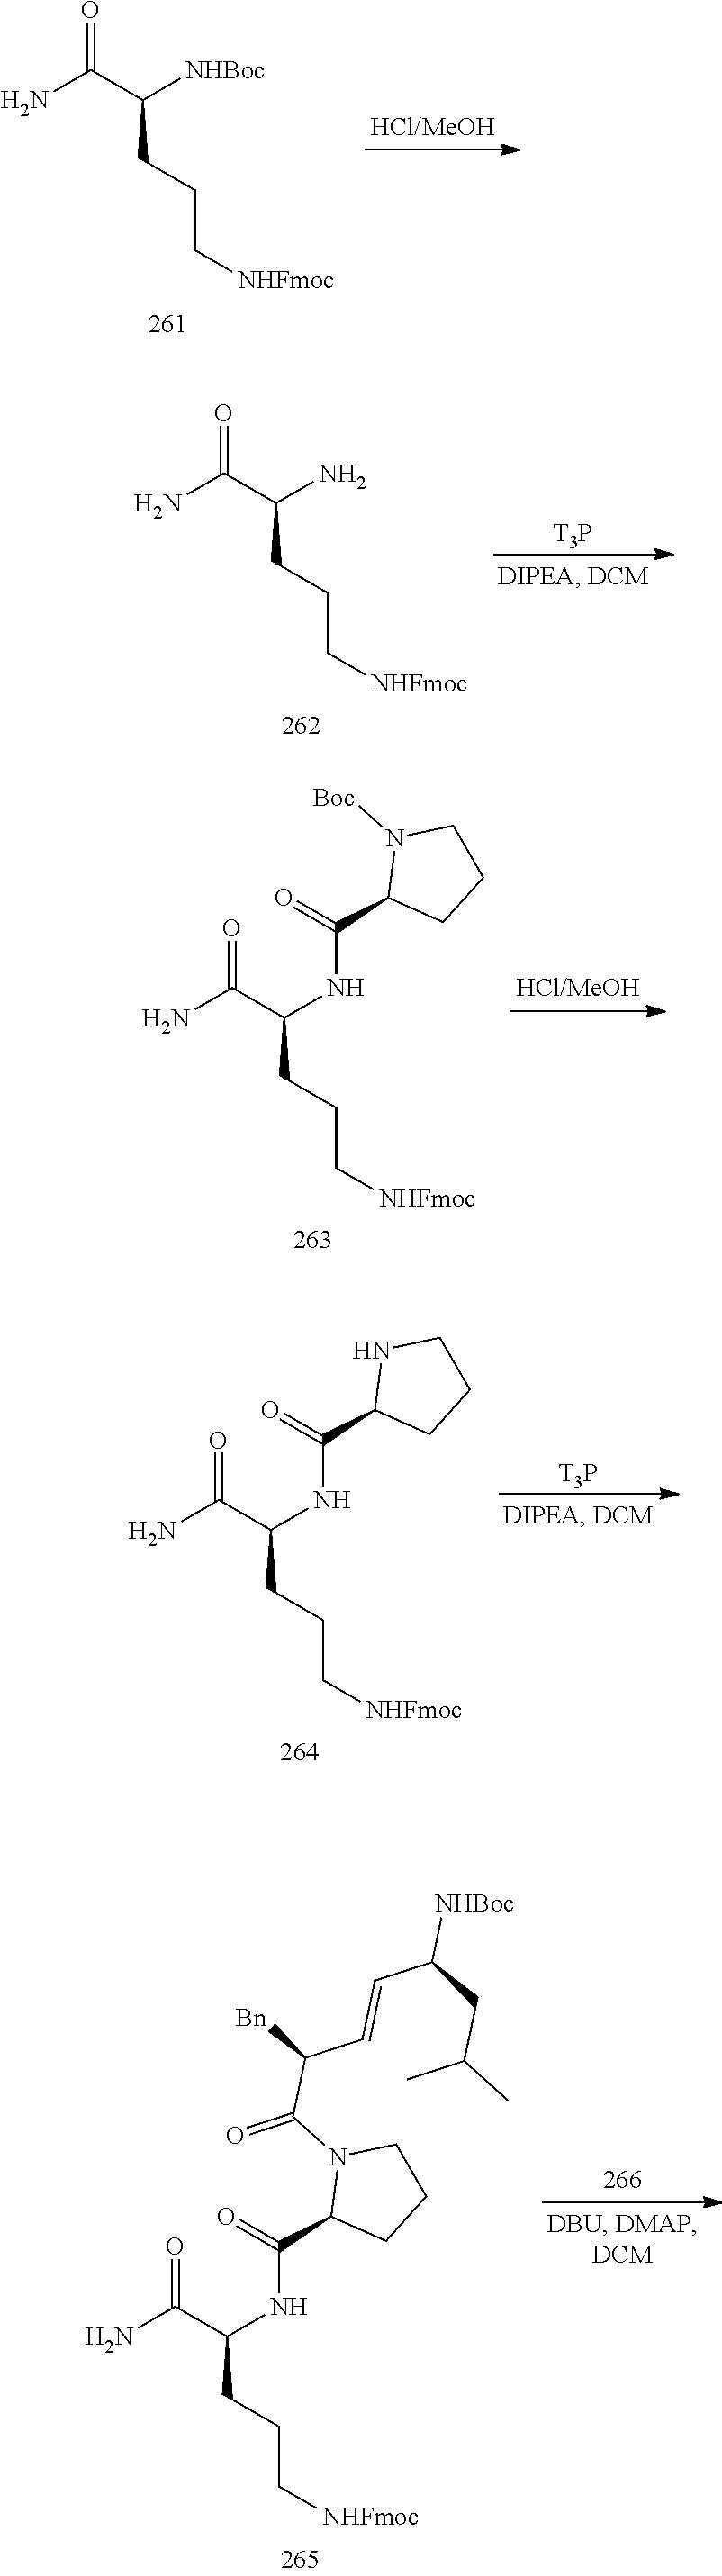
[T3P].O=C(C(N)CCC[NHFmoc])N.O=C(C(NC(C1CCCN1[Boc])=O)CCC[NHFmoc])N.[T3P].O=C(C(NC(C1CCCN1)=O)CCC[NHFmoc])N.O=C(C(NC(C1CCCN1C(=O)C([Bn])C=CC([NHBoc])CC(C)C)=O)CCC[NHFmoc])N.O=C(C([NHBoc])CCC[NHFmoc])N
